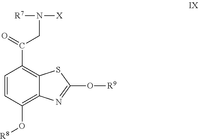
C1=CC(O[R8])=C2C(=C1C(CN([X])[R7])=O)SC(O[R9])=N2
